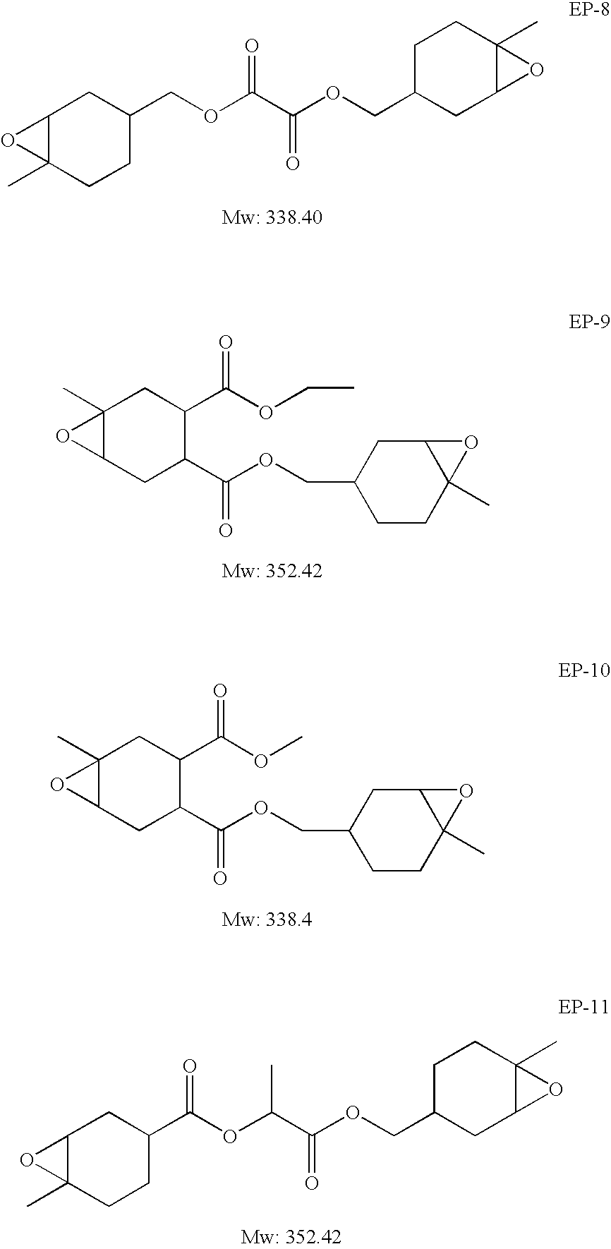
C12C(C)(CCC(COC(C(OCC3CC4C(C)(CC3)O4)=O)=O)C1)O2.C12(C)C(CC(C(OCC3CCC4(C)C(C3)O4)=O)C(C(OCC)=O)C1)O2.C12(C)C(CC(C(OCC3CCC4(C)C(C3)O4)=O)C(C(OC)=O)C1)O2.C12C(C)(CCC(C(OC(C(OCC3CC4C(C)(CC3)O4)=O)C)=O)C1)O2
